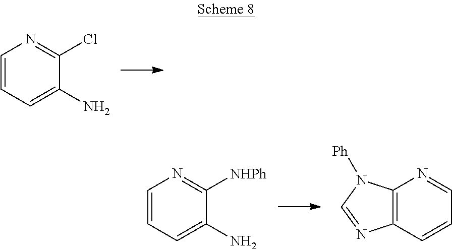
C1=CC=C(N)C(Cl)=N1.C1=CC=C(N)C([NHPh])=N1.C12=C(C=CC=N1)N=CN2[Ph]
